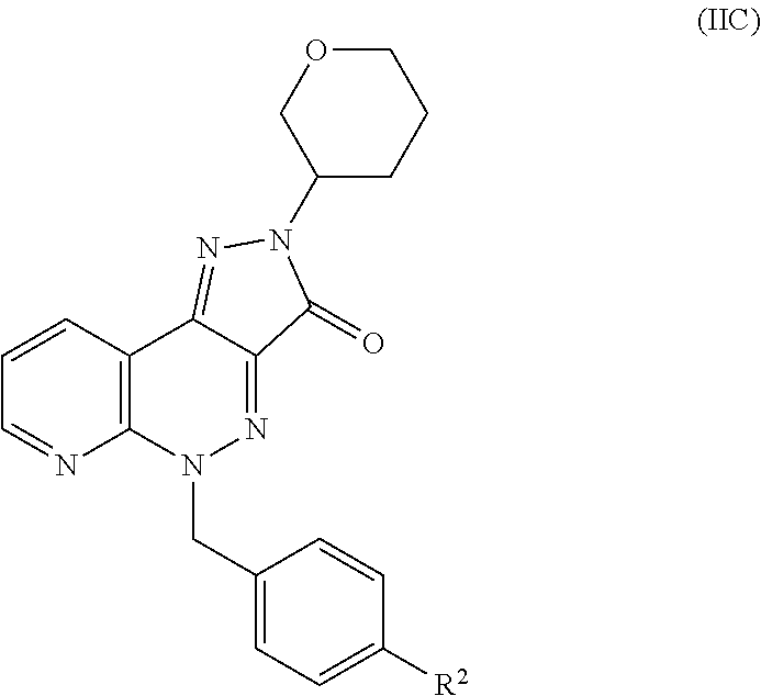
C12=C(C=CC=N1)C1=NN(C3CCCOC3)C(=O)C1=NN2CC1=CC=C([R2])C=C1
